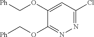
C1=C(OC[Ph])C(OC[Ph])=NN=C1Cl
